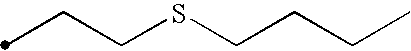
C(CSCCCC)C
